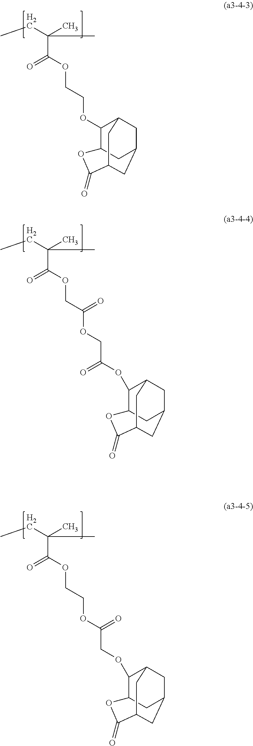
CCC(C)(C)C(=O)OCCOC1C2CC3CC1CC(C(=O)O2)C3.CCC(C)(C)C(=O)OCC(OCC(OC1C2CC3CC1CC(C(=O)O2)C3)=O)=O.CCC(C)(C)C(=O)OCCOC(COC1C2CC3CC1CC(C(=O)O2)C3)=O
